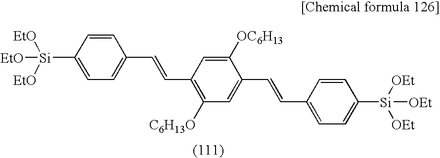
C1([Si]([EtO])([EtO])[EtO])=CC=C(C=CC2=C([C6H13O])C=C(C=CC3=CC=C([Si]([OEt])([OEt])[OEt])C=C3)C([OC6H13])=C2)C=C1
